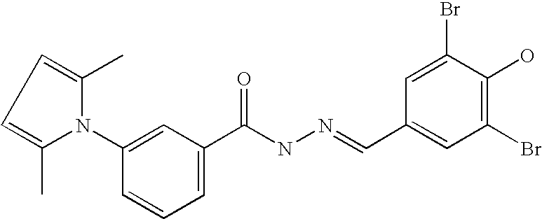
C1(N2C(C)=CC=C2C)=CC(C(NN=CC2=CC(Br)=C(O)C(Br)=C2)=O)=CC=C1
